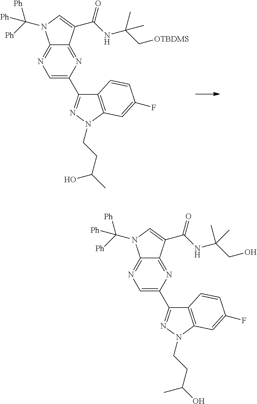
C12=NC=C(C3=NN(CCC(O)C)C4=C3C=CC(F)=C4)N=C1C(C(NC(C[OTBDMS])(C)C)=O)=CN2C([Ph])([Ph])[Ph].C12=NC=C(C3=NN(CCC(C)O)C4=C3C=CC(F)=C4)N=C1C(C(NC(CO)(C)C)=O)=CN2C([Ph])([Ph])[Ph]
